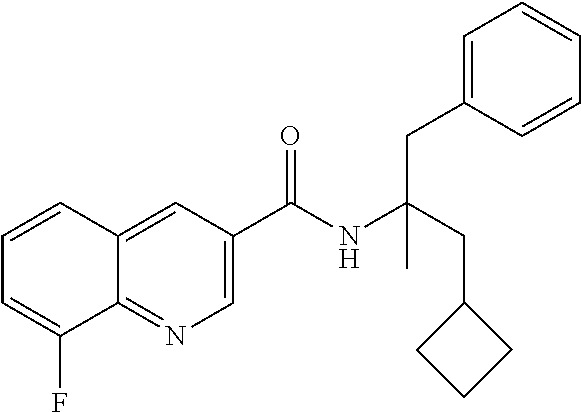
C1=CC2=CC(C(NC(CC3CCC3)(CC3=CC=CC=C3)C)=O)=CN=C2C(F)=C1
